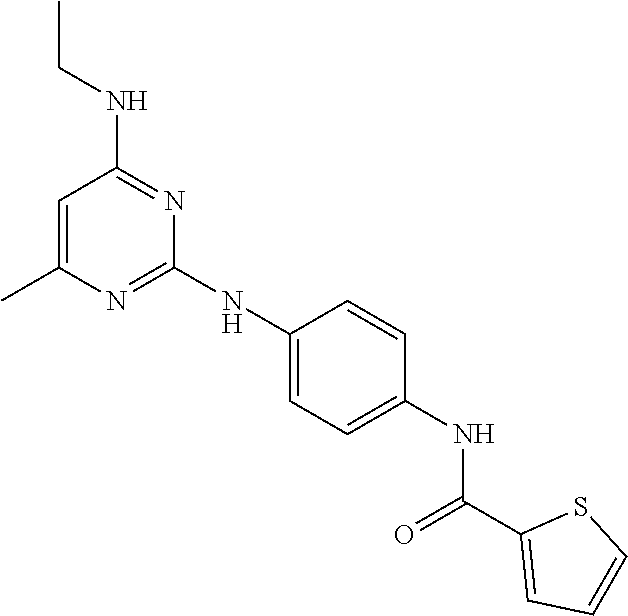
C1=C(C)N=C(NC2=CC=C(NC(C3=CC=CS3)=O)C=C2)N=C1NCC
